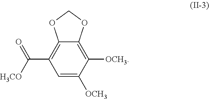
C1(C([H3CO])=O)=C2C(=C([OCH3])C([OCH3])=C1)OCO2
